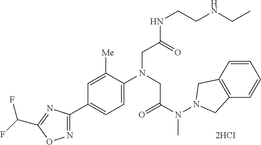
C1=C([Me])C(N(CC(N(N2CC3=C(C2)C=CC=C3)C)=O)CC(NCCNCC)=O)=CC=C1C1=NOC(C(F)F)=N1
